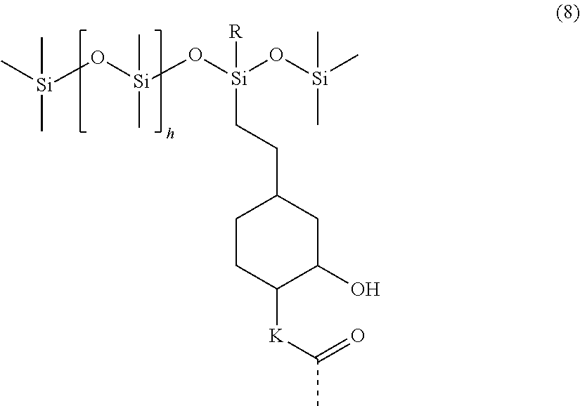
C[Si](O[Si](O[Si]([R])(CCC1CCC([K]C(C)=O)C(O)C1)O[Si](C)(C)C)(C)C)(C)C
